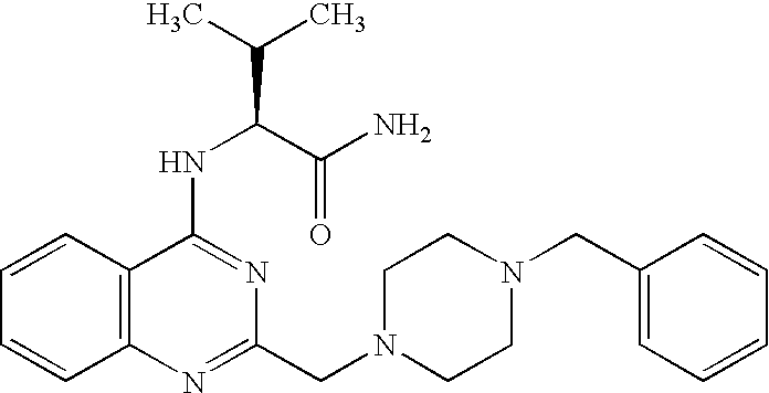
C12=C(C=CC=C1)C(NC(C(C)C)C(N)=O)=NC(CN1CCN(CC3=CC=CC=C3)CC1)=N2
